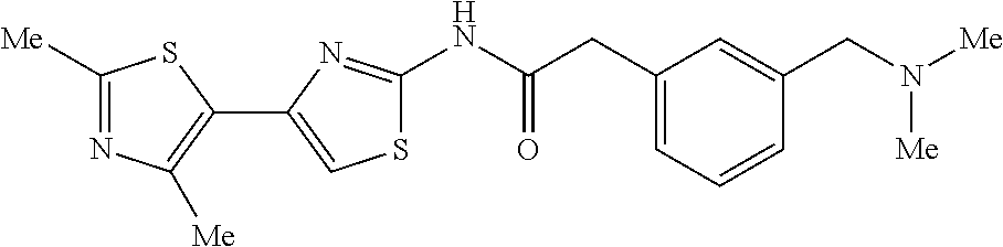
C1([Me])=NC([Me])=C(C2=CSC(NC(=O)CC3=CC=CC(CN([Me])[Me])=C3)=N2)S1
